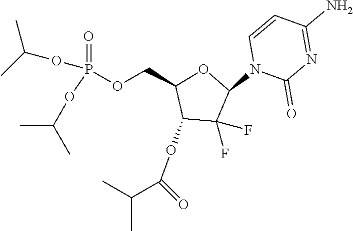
C1(OC(=O)C(C)C)C(F)(F)C(N2C(=O)N=C(N)C=C2)OC1COP(=O)(OC(C)C)OC(C)C
